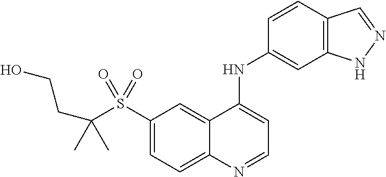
C1(S(C(C)(C)CCO)(=O)=O)=CC=C2C(=C1)C(NC1=CC3=C(C=C1)C=NN3)=CC=N2
